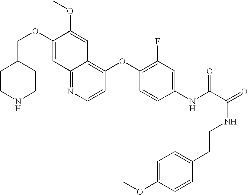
C12=NC=CC(OC3=C(F)C=C(NC(C(=O)NCCC4=CC=C(OC)C=C4)=O)C=C3)=C1C=C(OC)C(OCC1CCNCC1)=C2
